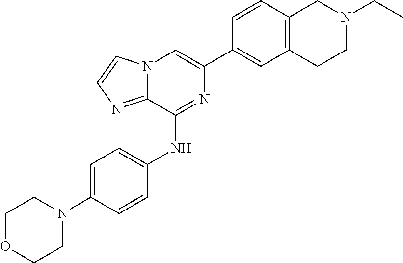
C1(C2=CC3=C(C=C2)CN(CC)CC3)=CN2C(=NC=C2)C(NC2=CC=C(N3CCOCC3)C=C2)=N1
